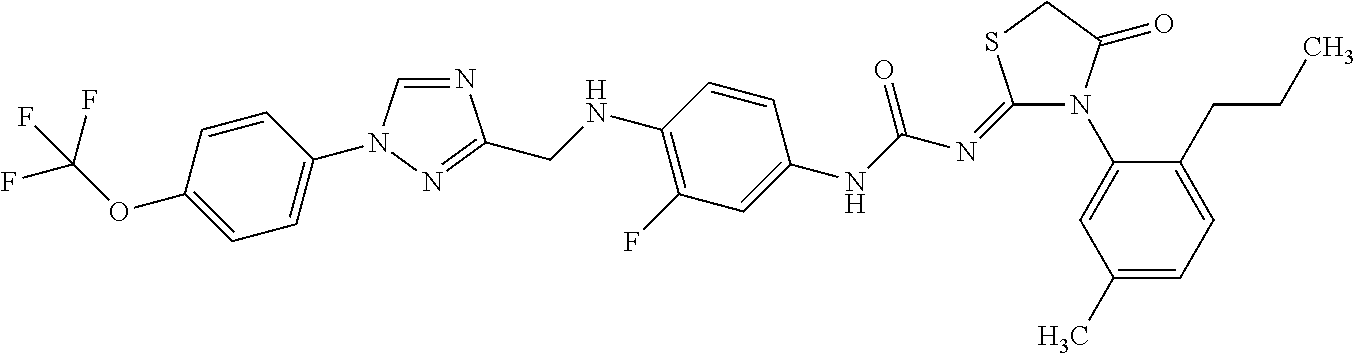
N1(C2=CC(C)=CC=C2CCC)C(=O)CSC1=NC(NC1=CC(F)=C(NCC2=NN(C3=CC=C(OC(F)(F)F)C=C3)C=N2)C=C1)=O
